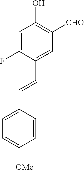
C1=C(F)C(C=CC2=CC=C([OMe])C=C2)=CC([CHO])=C1O
